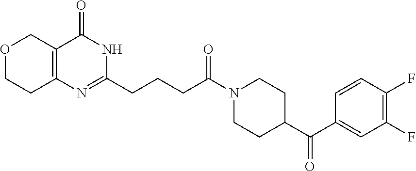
C1(CCCC(N2CCC(C(=O)C3=CC(F)=C(F)C=C3)CC2)=O)=NC2=C(C(=O)N1)COCC2
